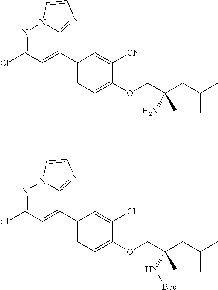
N1=C(Cl)C=C(C2=CC=C(OCC(CC(C)C)(N[Boc])C)C(Cl)=C2)C2=NC=CN12.N1=C(Cl)C=C(C2=CC=C(OCC(CC(C)C)(N)C)C([CN])=C2)C2=NC=CN12
